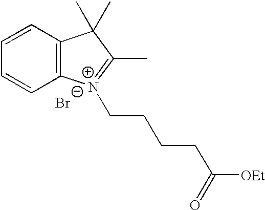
C12=C(C=CC=C1)C(C)(C)C(C)=[N+]2CCCCC([OEt])=O.[Br-]
